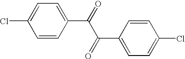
C1=CC(C(=O)C(C2=CC=C(Cl)C=C2)=O)=CC=C1Cl
